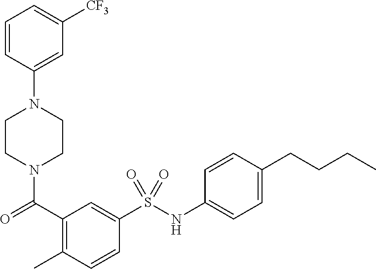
C1=CC(N2CCN(C(C3=C(C)C=CC(S(NC4=CC=C(CCCC)C=C4)(=O)=O)=C3)=O)CC2)=CC([CF3])=C1
